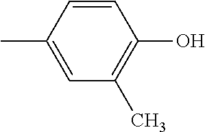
C1=CC(C)=CC(C)=C1O
